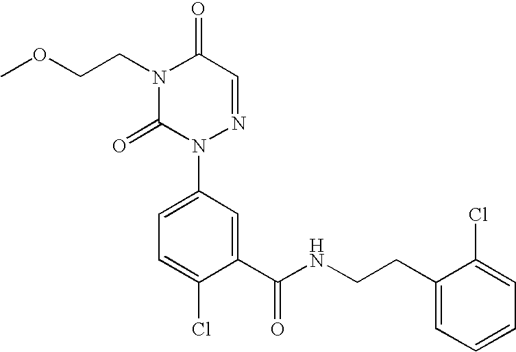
C1(C(NCCC2=CC=CC=C2Cl)=O)=CC(N2N=CC(=O)N(CCOC)C2=O)=CC=C1Cl
